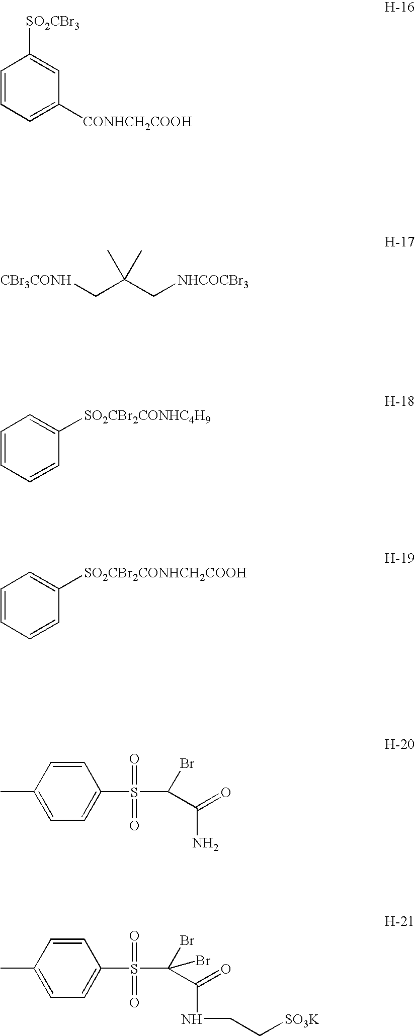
C1=CC=C([CONHCH2COOH])C=C1[SO2CBr3].[CBr3CONH]CC(C[NHCOCBr3])(C)C.C1=CC=CC([SO2CBr2CONHC4H9])=C1.C1=CC=CC([SO2CBr2CONHCH2COOH])=C1.C1=CC(C)=CC=C1S(=O)(=O)C(Br)C(=O)N.C1=CC(C)=CC=C1S(=O)(=O)C(Br)(C(=O)NCC[SO3K])Br
